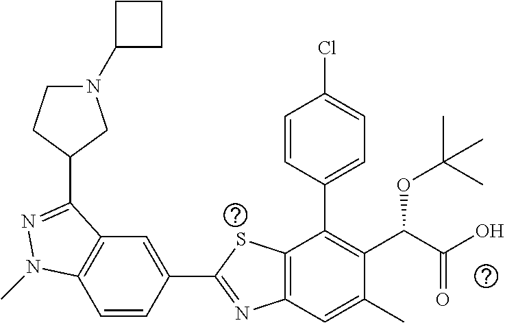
C1=CC(C2=NC3=C(S2)C(C2=CC=C(Cl)C=C2)=C(C(C(O)=O)OC(C)(C)C)C(C)=C3)=CC2=C1N(C)N=C2C1CCN(C2CCC2)C1
